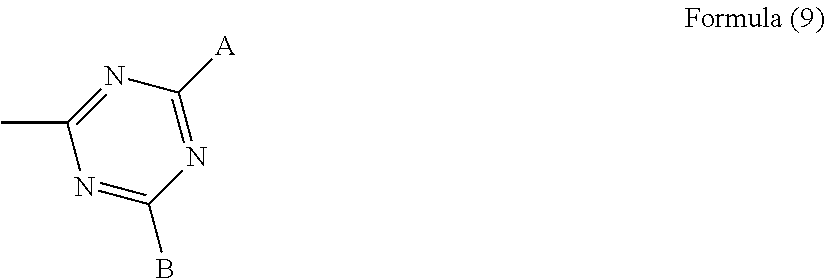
C1(B)=NC(C)=NC([A])=N1
